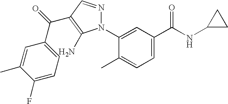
C1=C(N2N=CC(C(=O)C3=CC=C(F)C(C)=C3)=C2N)C(C)=CC=C1C(NC1CC1)=O
